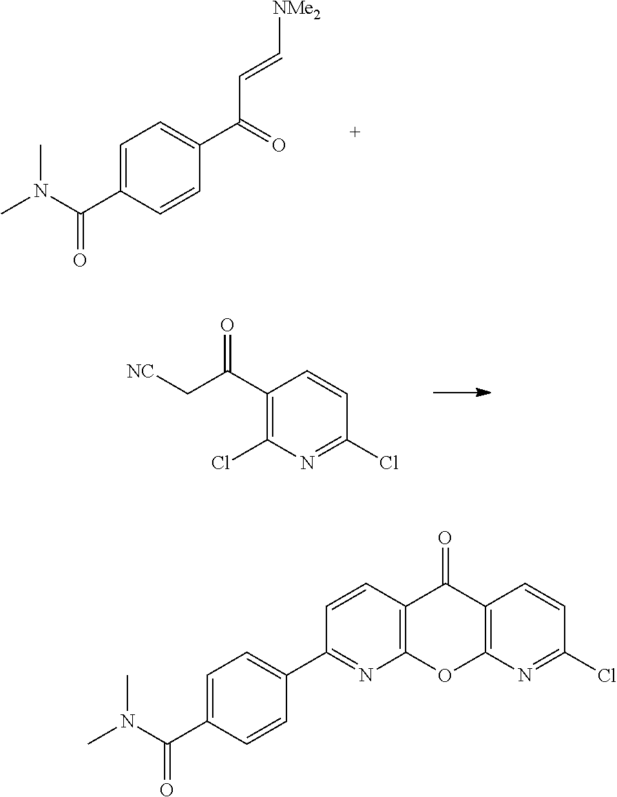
C1=C(C(N(C)C)=O)C=CC(C(=O)C=C[NMe2])=C1.C1(C(C[NC])=O)=C(Cl)N=C(Cl)C=C1.C1=C(C(N(C)C)=O)C=CC(C2=NC3=C(C=C2)C(=O)C2=C(O3)N=C(Cl)C=C2)=C1
